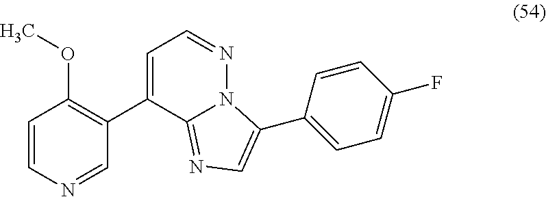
C1=CN=CC(C2=CC=NN3C2=NC=C3C2=CC=C(F)C=C2)=C1OC
